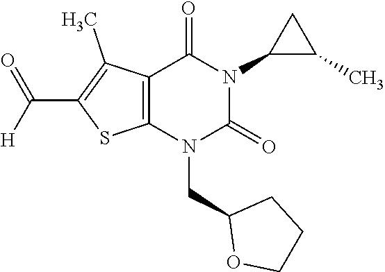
C12=C(N(CC3OCCC3)C(=O)N(C3C(C)C3)C1=O)SC(C([H])=O)=C2C
